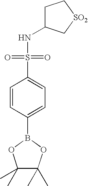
C1=CC(B2OC(C)(C)C(C)(C)O2)=CC=C1S(NC1CC[SO2]C1)(=O)=O
